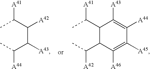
CC(C1C(C(C)[A42])C([A46])=C([A45])C([A44])=C1[A43])[A41].CC(C(C(C(C)[A44])[A43])[A42])[A41]
